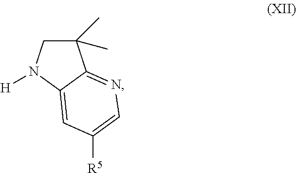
C1(C)(C)CN([H])C2=CC([R5])=CN=C12
